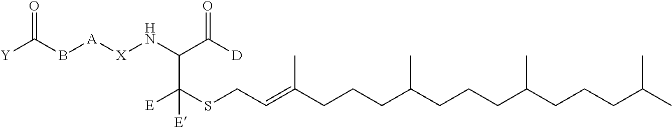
[Y]C(B[A][X]NC(C([D])=O)C([E])(SCC=C(CCCC(CCCC(CCCC(C)C)C)C)C)[E])=O
